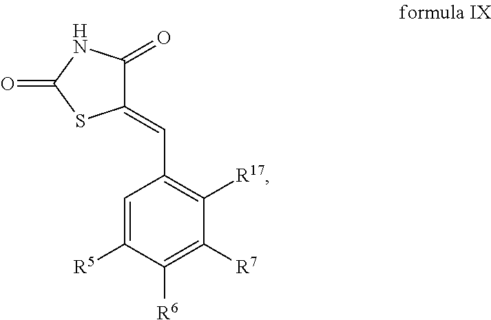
C1(=CC2=C([R17])C([R7])=C([R6])C([R5])=C2)C(=O)NC(=O)S1
